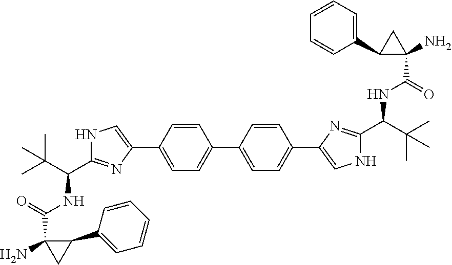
C1(C2=CC=C(C3=CNC(C(C(C)(C)C)NC(=O)C4(N)C(C5=CC=CC=C5)C4)=N3)C=C2)=CC=C(C2=CNC(C(C(C)(C)C)NC(C3(N)CC3C3=CC=CC=C3)=O)=N2)C=C1
